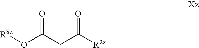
O=C(CC([R2z])=O)O[R8z]
